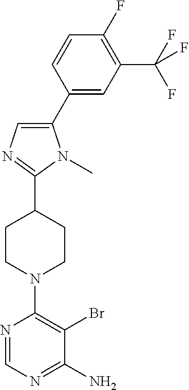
C1(C2=CC(C(F)(F)F)=C(F)C=C2)=CN=C(C2CCN(C3=C(Br)C(N)=NC=N3)CC2)N1C
